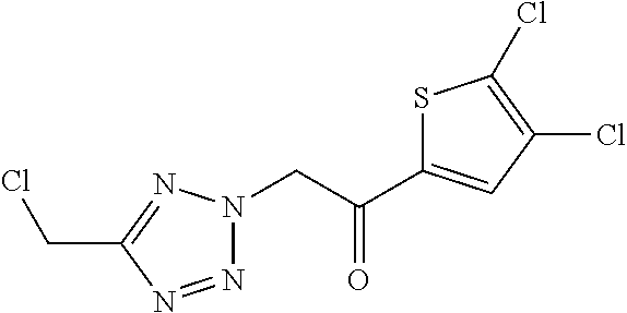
N1=NC(CCl)=NN1CC(=O)C1=CC(Cl)=C(Cl)S1
